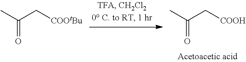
[COOtBu]CC(C)=O.[COOH]CC(C)=O
